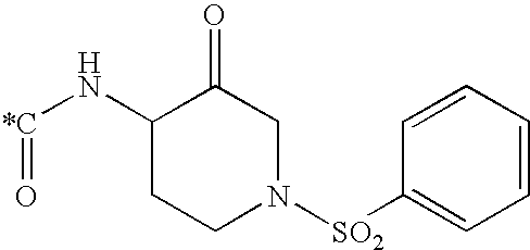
O=[*C]NC1CCN([SO2]C2=CC=CC=C2)CC1=O
